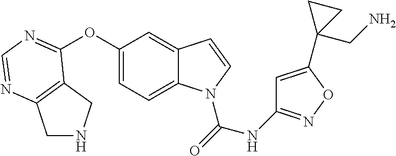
C1=C(C2(CN)CC2)ON=C1NC(=O)N1C2=CC=C(OC3=NC=NC4=C3CNC4)C=C2C=C1
